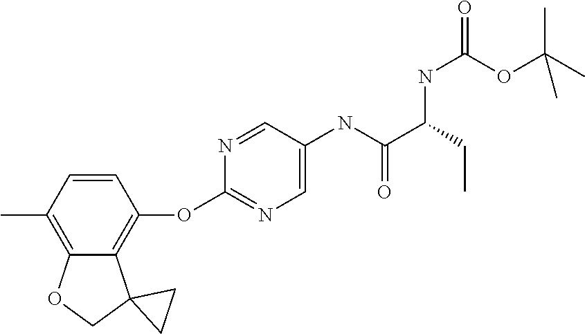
CC1=C2C(=C(OC3=NC=C(NC(C(CC)NC(=O)OC(C)(C)C)=O)C=N3)C=C1)C1(CO2)CC1
